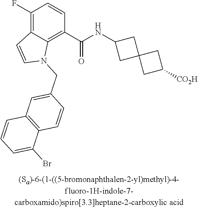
C1(F)=C2C(=C(C(NC3CC4(C3)CC([CO2H])C4)=O)C=C1)N(CC1=CC3=C(C=C1)C(Br)=CC=C3)C=C2
